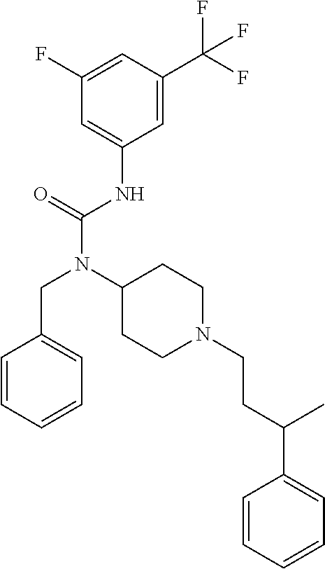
C1(F)=CC(C(F)(F)F)=CC(NC(N(C2CCN(CCC(C3=CC=CC=C3)C)CC2)CC2=CC=CC=C2)=O)=C1
